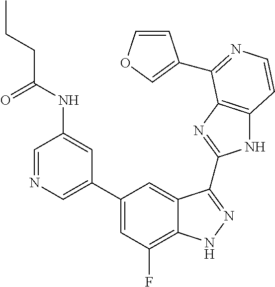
C1=C(C2=CC(F)=C3C(=C2)C(C2=NC4=C(N2)C=CN=C4C2=COC=C2)=NN3)C=C(NC(CCC)=O)C=N1
